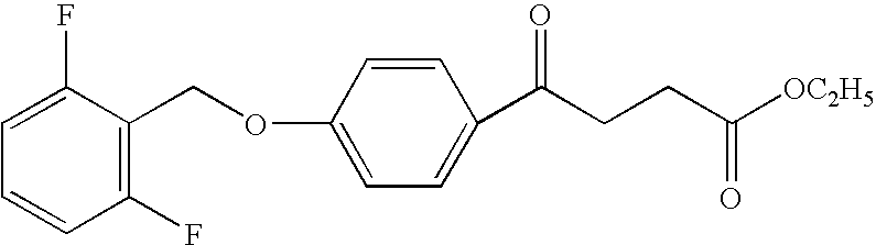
C1(F)=C(COC2=CC=C(C(CCC(=O)[OC2H5])=O)C=C2)C(F)=CC=C1
